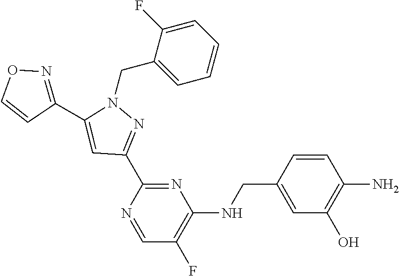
N1(CC2=CC=CC=C2F)C(C2=NOC=C2)=CC(C2=NC(NCC3=CC(O)=C(N)C=C3)=C(F)C=N2)=N1
